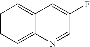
C1=CC=C2C(=C1)C=C(F)C=N2
